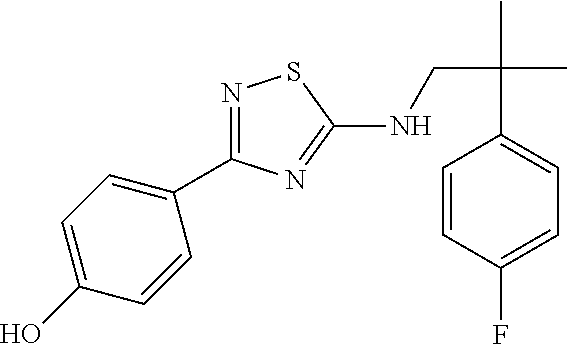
N1=C(C2=CC=C(O)C=C2)N=C(NCC(C)(C)C2=CC=C(F)C=C2)S1
